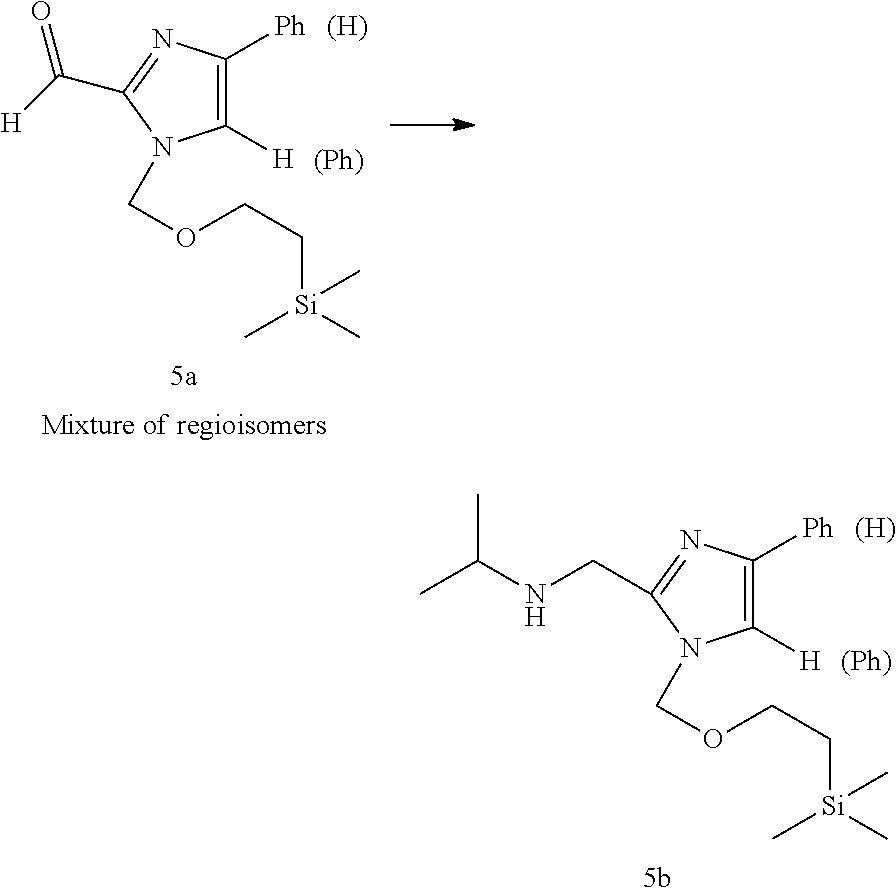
C1([Ph])=C([H])N(COCC[Si](C)(C)C)C(C([H])=O)=N1.[(H)].[(Ph)].C1([Ph])=C([H])N(COCC[Si](C)(C)C)C(CNC(C)C)=N1.[(H)].[(Ph)]
